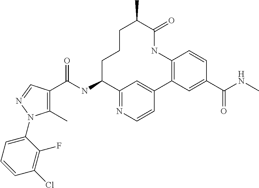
C1(C)=C(C(NC2C3=NC=CC(=C3)C3=C(NC(=O)C(C)CCC2)C=CC(C(NC)=O)=C3)=O)C=NN1C1=CC=CC(Cl)=C1F
